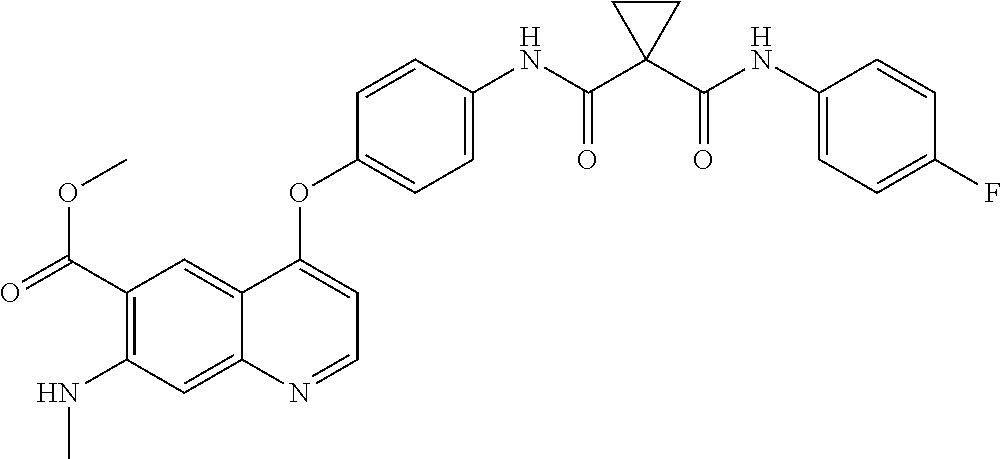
C12=CC(C(=O)OC)=C(NC)C=C1N=CC=C2OC1=CC=C(NC(C2(C(NC3=CC=C(F)C=C3)=O)CC2)=O)C=C1
